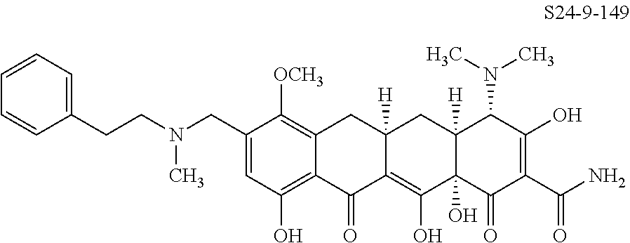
C1(CN(CCC2=CC=CC=C2)C)=CC(O)=C2C(=C1[OCH3])CC1([H])C(=C(O)C3(O)C([H])(C1)C(N(C)C)C(O)=C(C(N)=O)C3=O)C2=O
